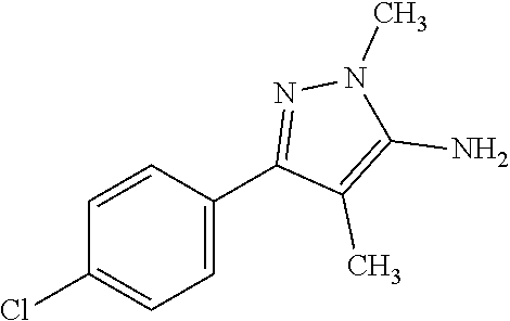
C1=CC(C2=NN(C)C(N)=C2C)=CC=C1Cl
